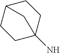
C12CCC(N)(CC1)C2
